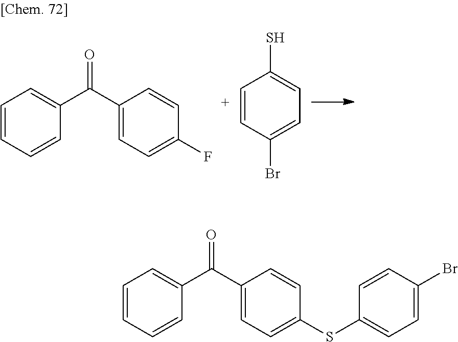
C1=CC=CC(C(C2=CC=C(F)C=C2)=O)=C1.C1=CC(Br)=CC=C1S.C1=CC=CC(C(C2=CC=C(SC3=CC=C(Br)C=C3)C=C2)=O)=C1
